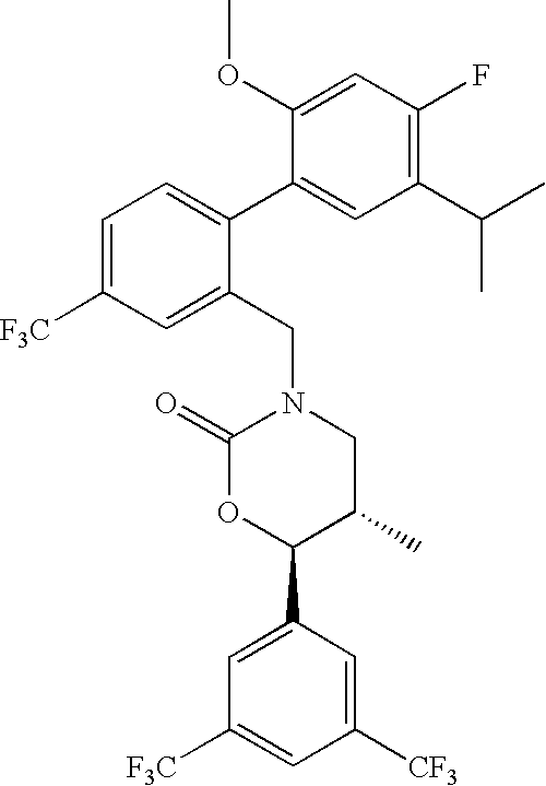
C1=C([F3C])C=C(CN2C(=O)OC(C3=CC([F3C])=CC([CF3])=C3)C(C)C2)C(C2=CC(C(C)C)=C(F)C=C2OC)=C1
